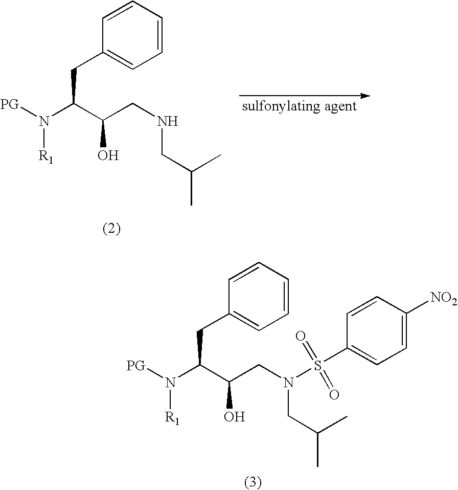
C1=CC=CC=C1CC(N([PG])[R1])C(CN(CC(C)C)S(C1=CC=C([NO2])C=C1)(=O)=O)O.C1=CC=CC=C1CC(N([PG])[R1])C(CNCC(C)C)O
